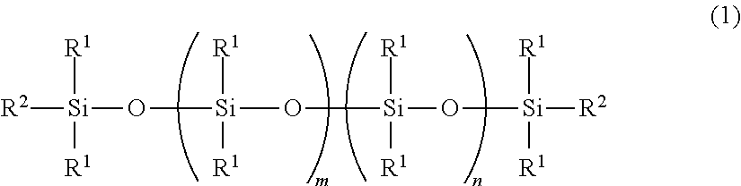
[R2][Si]([R1])([R1])O[Si]([R1])([R1])O[Si]([R1])([R1])O[Si]([R1])([R1])[R2]
